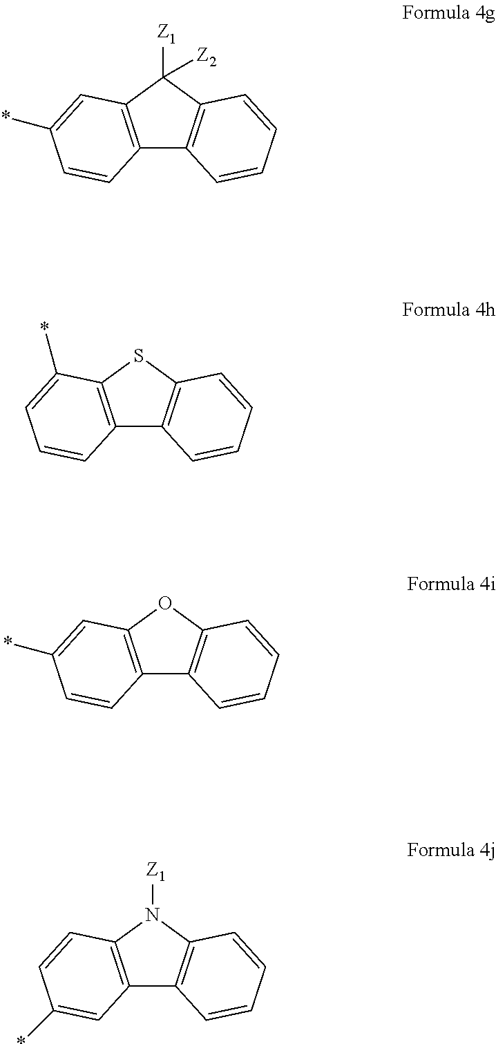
C12=C(C([Z1])([Z2])C3=C1C=CC=C3)C=C(*)C=C2.C12=C(SC3=C1C=CC=C3)C(*)=CC=C2.C12=C(OC3=C1C=CC=C3)C=C(*)C=C2.C12=C(N([Z1])C3=C1C=CC=C3)C=CC(*)=C2
